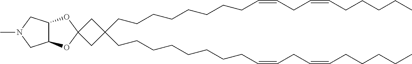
C1(CCCCCCCCC=CCC=CCCCCC)(CCCCCCCCC=CCC=CCCCCC)CC2(C1)OC1C(O2)CN(C)C1
